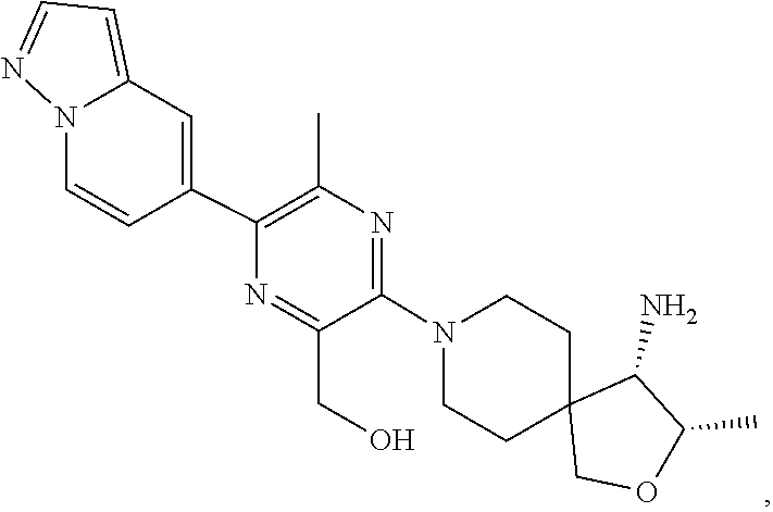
C1C2(COC(C)C2N)CCN(C2=NC(C)=C(C3=CC4=CC=NN4C=C3)N=C2CO)C1
